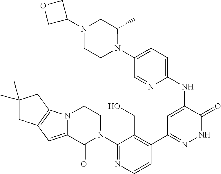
C1(N2CCN3C(=CC4=C3CC(C)(C)C4)C2=O)=NC=CC(C2=NNC(=O)C(NC3=CC=C(N4C(C)CN(C5COC5)CC4)C=N3)=C2)=C1CO
